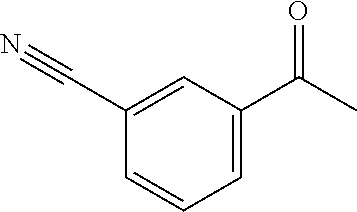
C1=C(C(C)=O)C=C(C#N)C=C1
